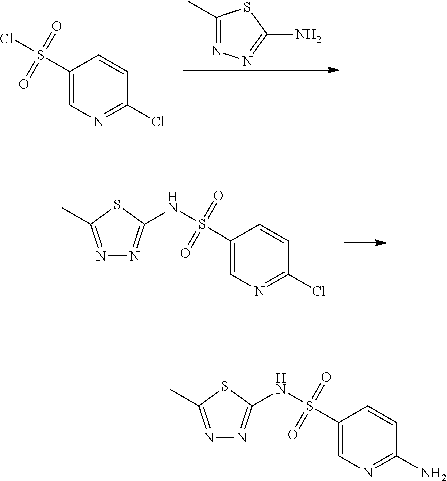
C1(C)=NN=C(N)S1.C1(S(=O)(=O)Cl)=CN=C(Cl)C=C1.C1(S(=O)(=O)NC2=NN=C(C)S2)=CN=C(Cl)C=C1.C1(S(=O)(=O)NC2=NN=C(C)S2)=CN=C(N)C=C1
